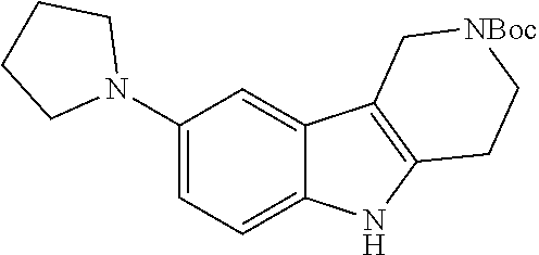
C1(N2CCCC2)=CC=C2C(=C1)C1=C(N2)CC[NBoc]C1
